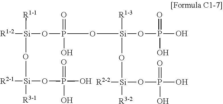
[Si]([R1-1])(O[Si]([R3-1])(OP(O)(O)=O)[R2-1])([R1-2])OP(=O)(O)O[Si]([R1-3])(OP(O)(=O)O)O[Si]([R3-2])(OP(O)(O)=O)[R2-2]
